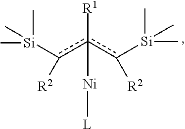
c([R2])([Si](C)(C)C)c(c([R2])[Si](C)(C)C)([R1])[Ni][L]
